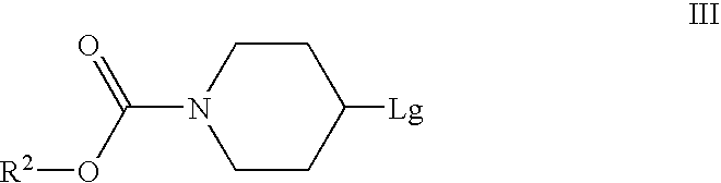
N1(C(=O)O[R2])CCC([Lg])CC1
